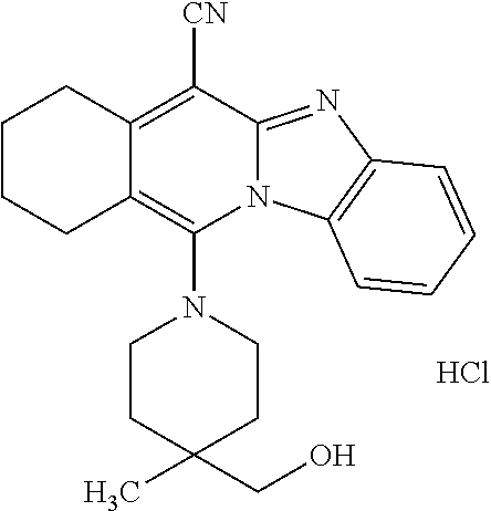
Cl.C12=C([CN])C3=NC4=C(N3C(N3CCC(CO)(C)CC3)=C1CCCC2)C=CC=C4
